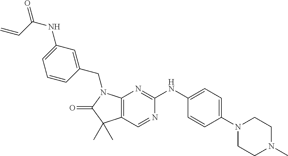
C=CC(=O)NC1=CC=CC(CN2C3=C(C=NC(NC4=CC=C(N5CCN(C)CC5)C=C4)=N3)C(C)(C)C2=O)=C1
